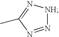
N1=NC(C)=N[NH]1
